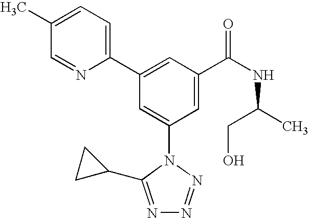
C1(C2=CC(C(NC(C)CO)=O)=CC(N3C(C4CC4)=NN=N3)=C2)=CC=C(C)C=N1
